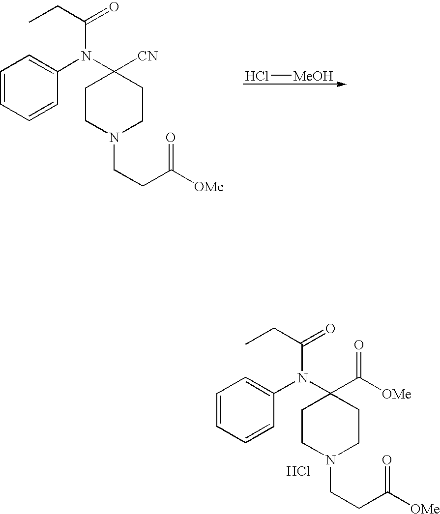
C1=CC=CC(N(C2([CN])CCN(CCC(=O)[OMe])CC2)C(CC)=O)=C1.Cl[MeOH].C1=CC=CC(N(C2(C([OMe])=O)CCN(CCC(=O)[OMe])CC2)C(CC)=O)=C1.Cl
